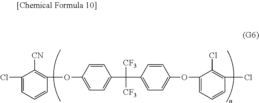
C1(Cl)=CC=CC(OC2=CC=C(C([CF3])(C3=CC=C(OC4=CC=CC(Cl)=C4Cl)C=C3)[CF3])C=C2)=C1[CN]
